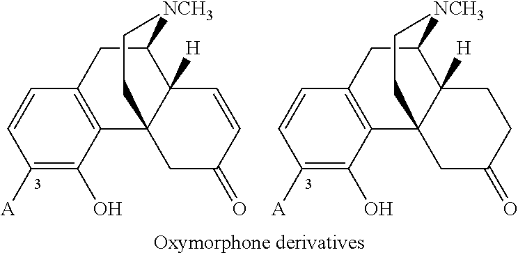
C1=CC([A])=C(O)C2=C1CC1C3([H])C=CC(=O)CC32CC[NCH3]1.C1=CC([A])=C(O)C2=C1CC1C3([H])CCC(=O)CC32CC[NCH3]1
